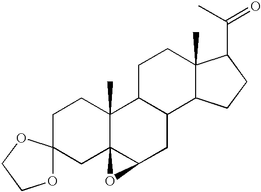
C1CC2(C)C3(CC14OCCO4)C(CC1C2CCC2(C)C1CCC2C(C)=O)O3
